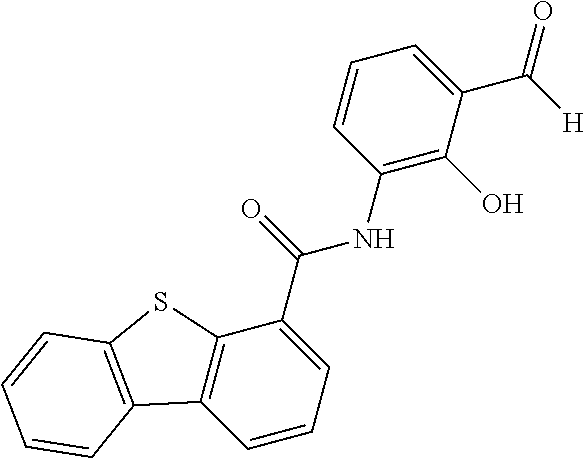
C1=CC=C(C(NC2=C(O)C(C(=O)[H])=CC=C2)=O)C2=C1C1=C(S2)C=CC=C1
